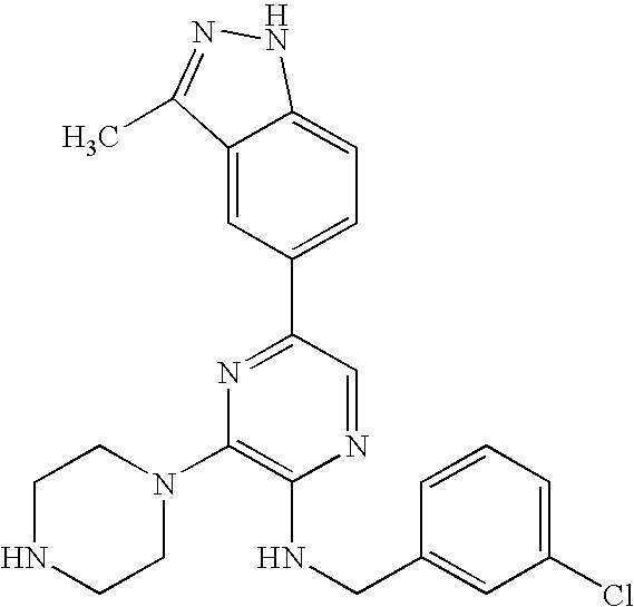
C1(N2CCNCC2)=C(NCC2=CC(Cl)=CC=C2)N=CC(C2=CC=C3C(=C2)C(C)=NN3)=N1
